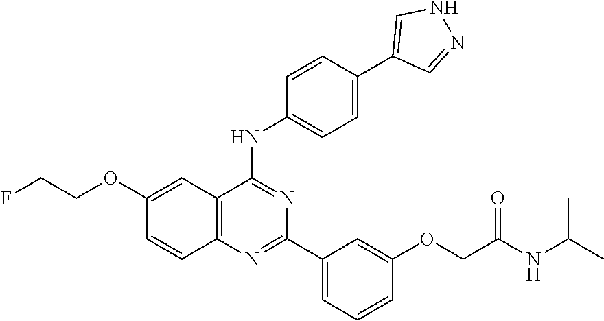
C12=C(N=C(C3=CC=CC(OCC(NC(C)C)=O)=C3)N=C1NC1=CC=C(C3=CNN=C3)C=C1)C=CC(OCCF)=C2
